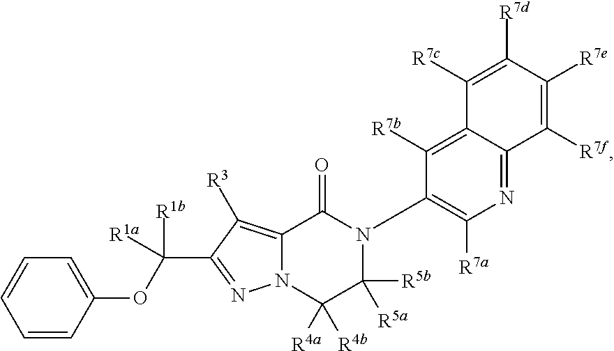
N12C(=C([R3])C(C([R1a])(OC3=CC=CC=C3)[R1b])=N1)C(=O)N(C1=C([R7a])N=C3C(=C1[R7b])C([R7c])=C([R7d])C([R7e])=C3[R7f])C([R5a])([R5b])C2([R4a])[R4b]
